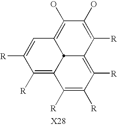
C1([R])=C([R])C([R])=C2C([R])=C(O)C(O)=C3C=C([R])C([R])=C1C23
